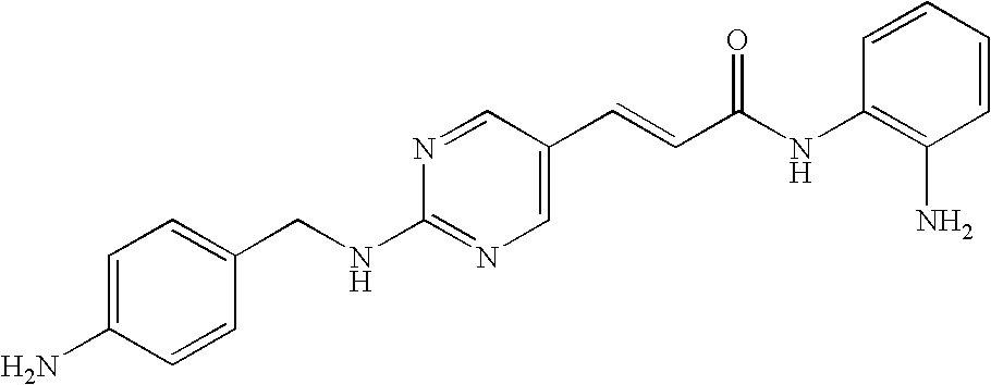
C1(CNC2=NC=C(C=CC(NC3=C(N)C=CC=C3)=O)C=N2)=CC=C(N)C=C1
